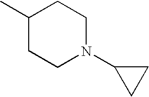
C1(C)CCN(C2CC2)CC1
